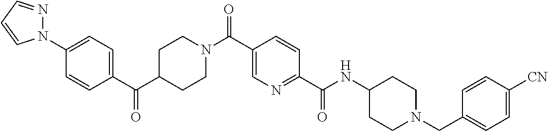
C1CN(C(C2=CN=C(C(=O)NC3CCN(CC4=CC=C([CN])C=C4)CC3)C=C2)=O)CCC1C(C1=CC=C(N2N=CC=C2)C=C1)=O
